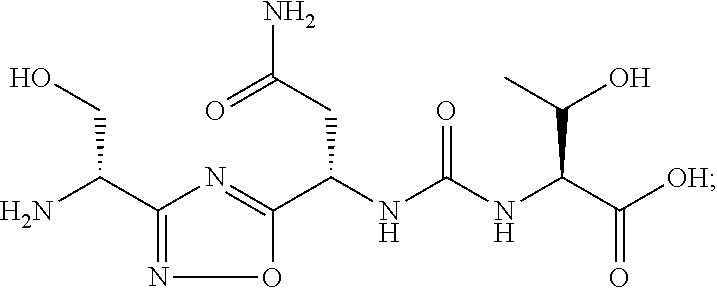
NC(C1=NOC(C(NC(NC(C([OH])=O)C(C)O)=O)CC(N)=O)=N1)CO
